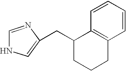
C1(CC2=CNC=N2)CCCC2=C1C=CC=C2
